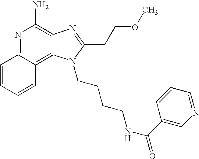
N1=C2C(=C3C(=C1N)N=C(CCOC)N3CCCCNC(=O)C1=CN=CC=C1)C=CC=C2
